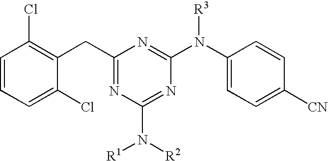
C1=CC=C(Cl)C(CC2=NC(N([R2])[R1])=NC(N(C3=CC=C([CN])C=C3)[R3])=N2)=C1Cl
